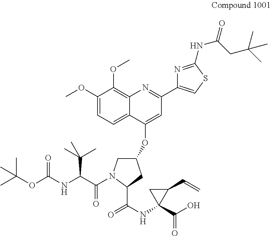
O(C(NC(C(=O)N1CC(OC2=CC(C3=CSC(NC(=O)CC(C)(C)C)=N3)=NC3=C(OC)C(OC)=CC=C23)CC1C(NC1(C(O)=O)C(C=C)C1)=O)C(C)(C)C)=O)C(C)(C)C
